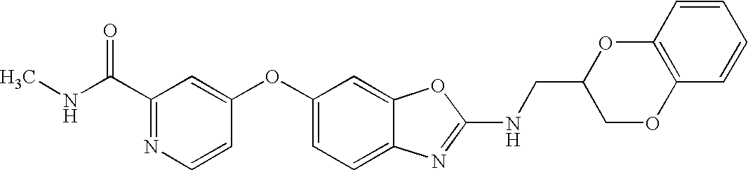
C1(C(NC)=O)=NC=CC(OC2=CC=C3C(=C2)OC(NCC2COC4=C(O2)C=CC=C4)=N3)=C1
